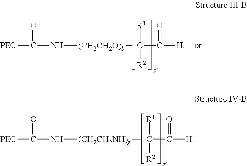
[PEG]C(N[(CH2CH2NH)g]C)=O.C(C([H])=O)([R1])[R2].[PEG]C(N[(CH2CH2O)b]C)=O.C(C([H])=O)([R1])[R2]
